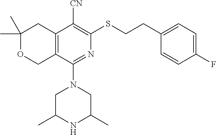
C1(C)(C)OCC2=C(C1)C([CN])=C(SCCC1=CC=C(F)C=C1)N=C2N1CC(C)NC(C)C1
